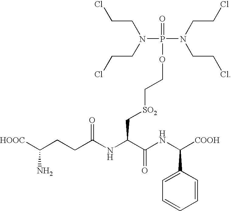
O=P(N(CCCl)CCCl)(N(CCCl)CCCl)OCC[SO2]CC(C(NC(C1=CC=CC=C1)[COOH])=O)NC(CCC([HOOC])N)=O
